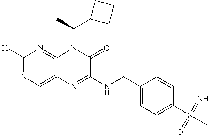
C1(Cl)=NC=C2C(=N1)N(C(C1CCC1)C)C(=O)C(NCC1=CC=C(S(C)(=N)=O)C=C1)=N2
